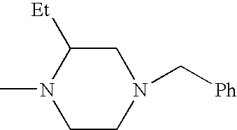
CN1CCN(C[Ph])CC1[Et]
